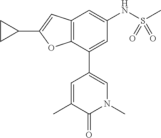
C12=C(C(C3=CN(C)C(=O)C(C)=C3)=CC(NS(C)(=O)=O)=C1)OC(C1CC1)=C2
